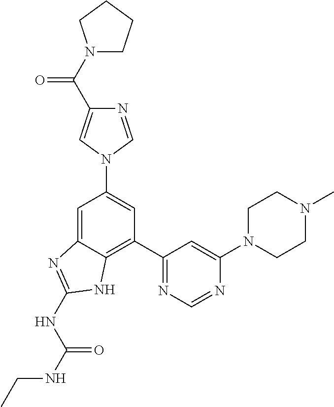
C1=C2C(=C(C3=NC=NC(N4CCN(C)CC4)=C3)C=C1N1C=C(C(N3CCCC3)=O)N=C1)NC(NC(NCC)=O)=N2
